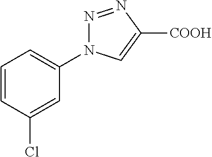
C1=C(Cl)C=CC=C1N1N=NC([COOH])=C1
